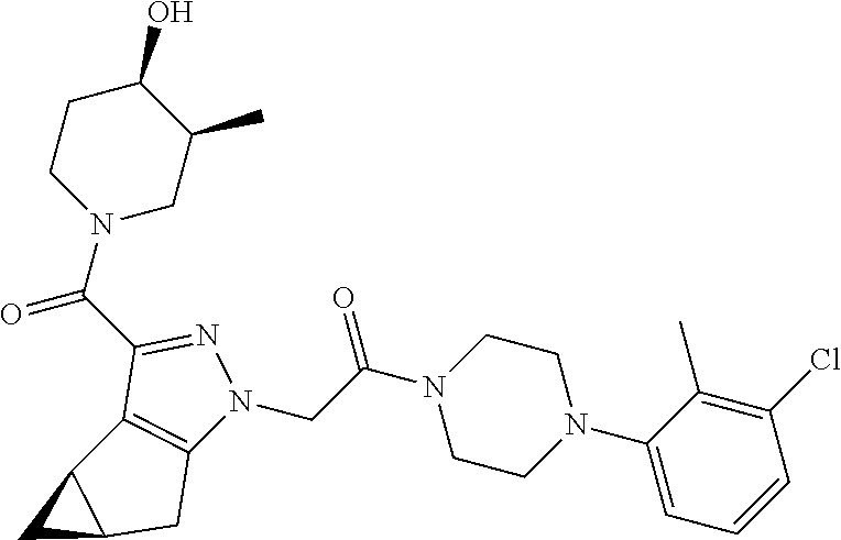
C(C(N1CCN(C2=CC=CC(Cl)=C2C)CC1)=O)N1C2=C(C(C(N3CC(C)C(O)CC3)=O)=N1)C1C(C2)C1
